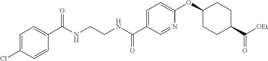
C1=C(C(NCCNC(C2=CC=C(Cl)C=C2)=O)=O)C=NC(OC2CCC(C(=O)[OEt])CC2)=C1
